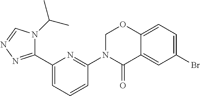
C1(C2=NN=CN2C(C)C)=CC=CC(N2C(=O)C3=CC(Br)=CC=C3OC2)=N1
